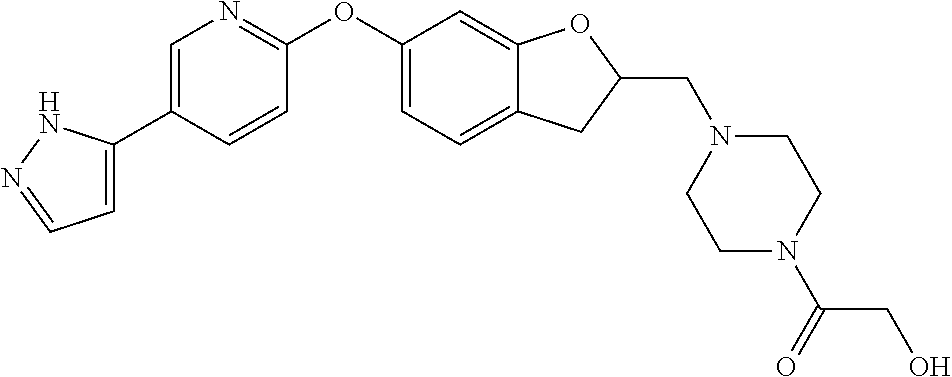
C1=C(C2=CN=C(OC3=CC=C4C(=C3)OC(CN3CCN(C(=O)CO)CC3)C4)C=C2)NN=C1
